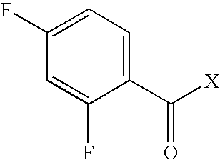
C1=C(F)C=C(F)C(C([X])=O)=C1
